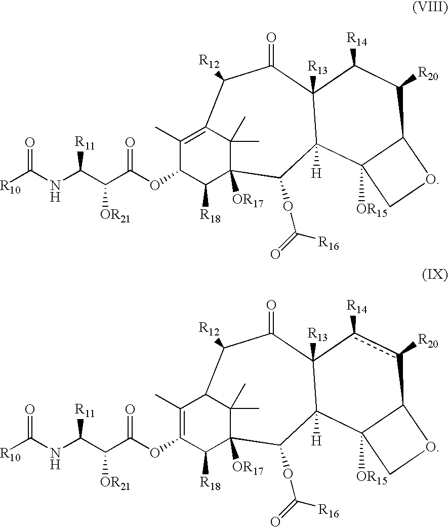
N(C(C(C(OC1C([R18])C2([OR17])C(OC(=O)[R16])C3([H])C([R13])(C(=O)C([R12])C(=C1C)C2(C)C)C([R14])C([R20])C1C3([OR15])CO1)=O)[OR21])[R11])C([R10])=O.N(C(C(C(OC1=C(C)C2C([R12])C(=O)C3([R13])C([H])(C(OC(=O)[R16])C([OR17])(C1[R18])C2(C)C)C1([OR15])C(c([R20])c3[R14])OC1)=O)[OR21])[R11])C([R10])=O
